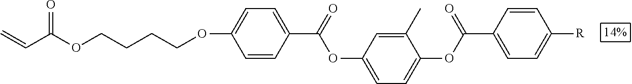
C1=CC(C(=O)OC2=CC=C(OC(C3=CC=C([R])C=C3)=O)C(C)=C2)=CC=C1OCCCCOC(C=C)=O
